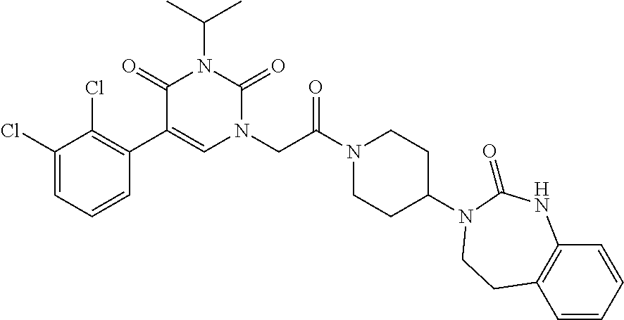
C1(Cl)=CC=CC(C2=CN(CC(N3CCC(N4C(=O)NC5=C(C=CC=C5)CC4)CC3)=O)C(=O)N(C(C)C)C2=O)=C1Cl
